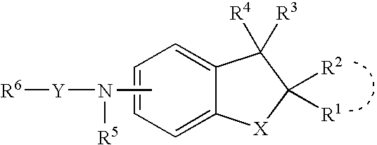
C1=C2C(=CC=C1)C([R4])([R3])C([R2])([R1])[X]2.CN([Y][R6])[R5]
